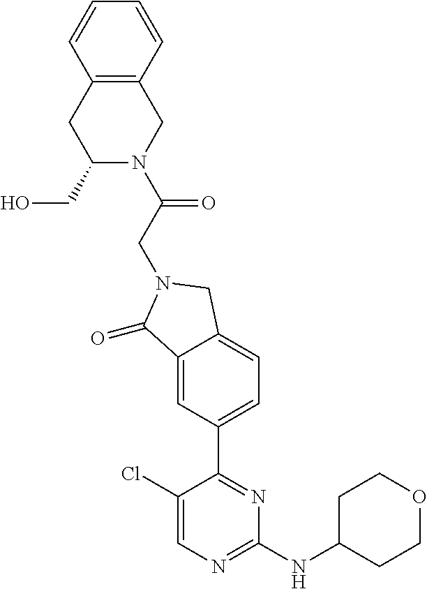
C1CC(NC2=NC=C(Cl)C(C3=CC=C4C(=C3)C(=O)N(CC(=O)N3CC5=C(C=CC=C5)CC3CO)C4)=N2)CCO1
